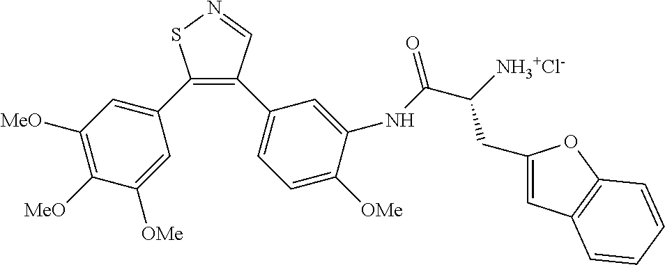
C1(C2=CC([MeO])=C([MeO])C([OMe])=C2)=C(C2=CC=C([OMe])C(NC(C([NH3+Cl-])CC3=CC4=C(O3)C=CC=C4)=O)=C2)C=NS1
